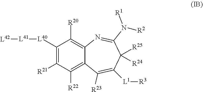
C1([R21])=C([L40][L41][L42])C([R20])=C2C(=C1[R22])C([R23])=C([L1][R3])C([R25])([R24])C(N([R1])[R2])=N2
